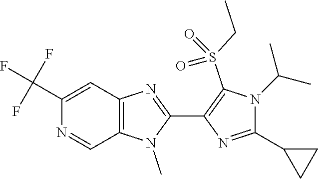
C12=C(C=C(C(F)(F)F)N=C1)N=C(C1=C(S(CC)(=O)=O)N(C(C)C)C(C3CC3)=N1)N2C
